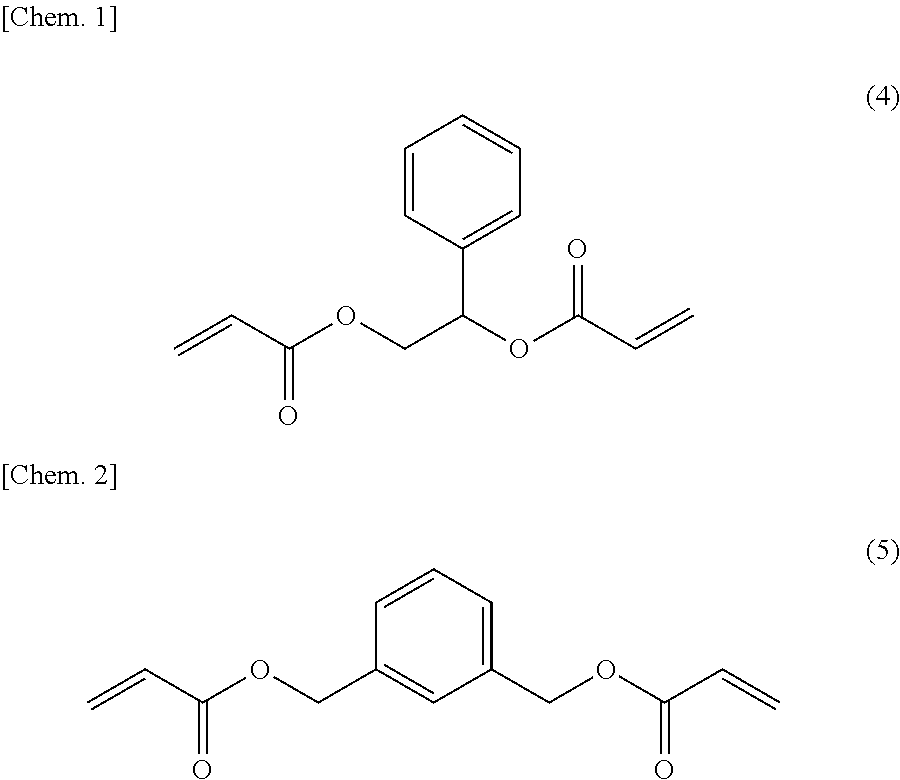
C=CC(OCC(OC(C=C)=O)C1=CC=CC=C1)=O.C=CC(OCC1=CC(COC(C=C)=O)=CC=C1)=O
